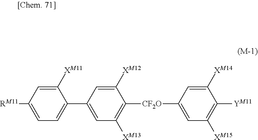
C1([CF2O]C2=C([XM13])C=C(C3=CC=C([RM11])C=C3[XM11])C=C2[XM12])=CC([XM15])=C([YM11])C([XM14])=C1
